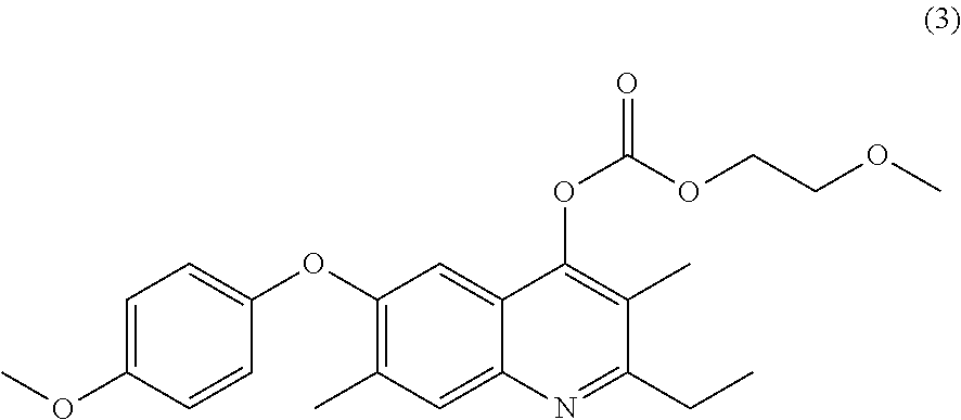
O(C1=C(C)C=C2C(=C1)C(OC(=O)OCCOC)=C(C)C(CC)=N2)C1=CC=C(OC)C=C1
